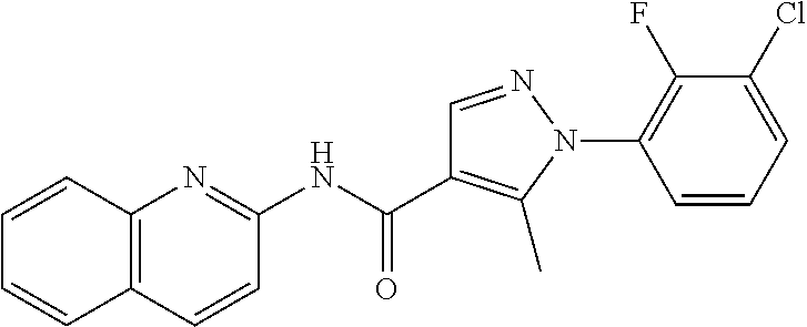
N(C(=O)C1=C(C)N(C2=C(F)C(Cl)=CC=C2)N=C1)C1=NC2=C(C=C1)C=CC=C2
